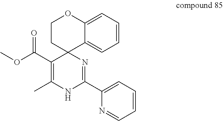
C1=C2C3(CCOC2=CC=C1)C(C(OC)=O)=C(C)NC(C1=CC=CC=N1)=N3
